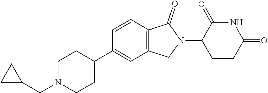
C1N(CC2CC2)CCC(C2=CC3=C(C=C2)C(=O)N(C2CCC(=O)NC2=O)C3)C1
